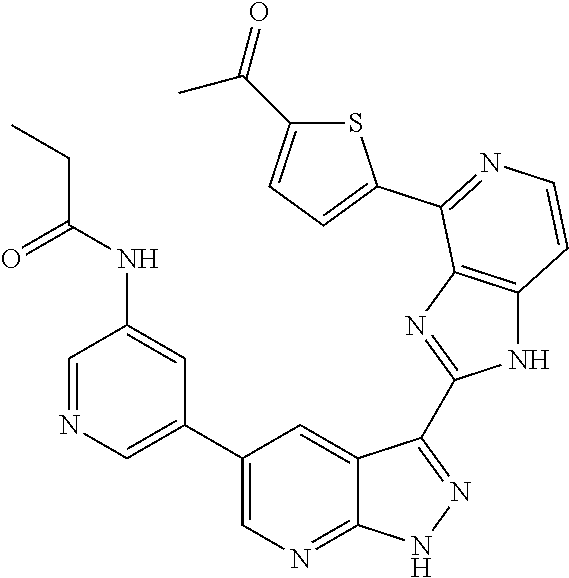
C1=NC=C(C2=CN=C3C(=C2)C(C2=NC4=C(N2)C=CN=C4C2=CC=C(C(=O)C)S2)=NN3)C=C1NC(CC)=O
